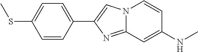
N12C(=NC(C3=CC=C(SC)C=C3)=C1)C=C(NC)C=C2
